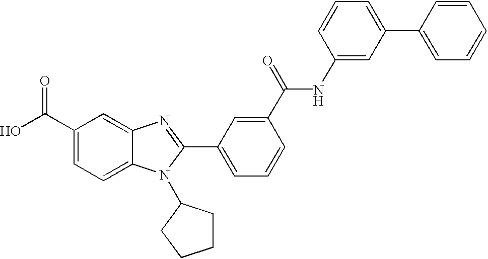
C1(C(O)=O)=CC=C2C(=C1)N=C(C1=CC=CC(C(=O)NC3=CC(C4=CC=CC=C4)=CC=C3)=C1)N2C1CCCC1
